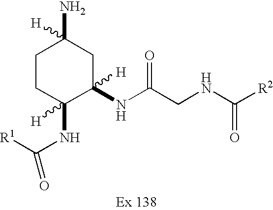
C1CC(NC([R1])=O)([H])C(NC(CNC([R2])=O)=O)([H])CC1(N)[H]
